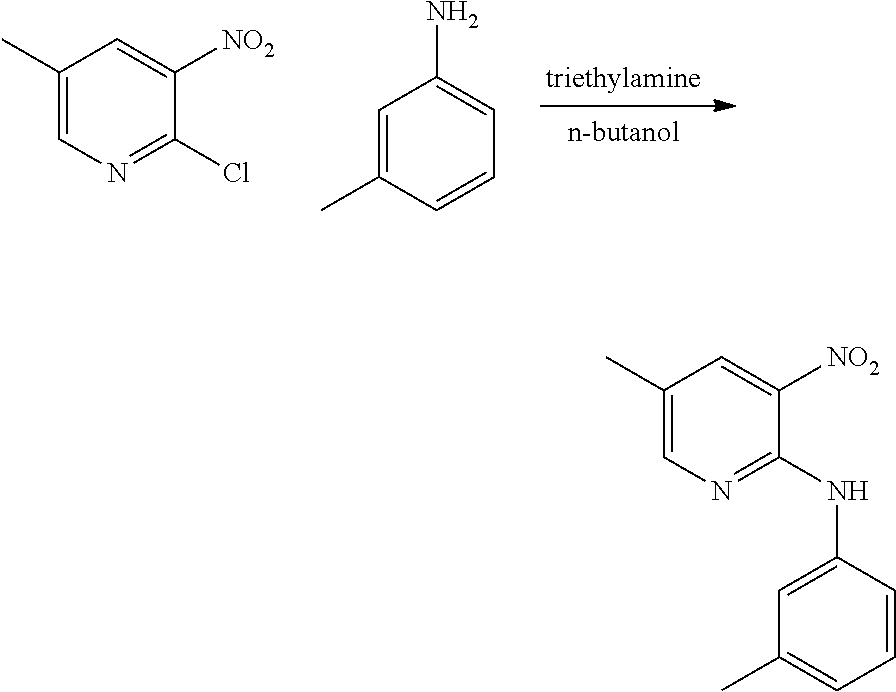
C1(C)=CN=C(Cl)C([NO2])=C1.C1=C(C)C=CC=C1N.C1(C)=CN=C(NC2=CC(C)=CC=C2)C([NO2])=C1
